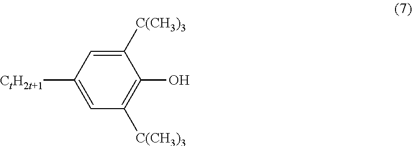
C1=C([CtH2t+1])C=C([C(CH3)3])C(O)=C1[C(CH3)3]
